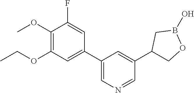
C1(OC)=C(OCC)C=C(C2=CN=CC(C3COB(O)C3)=C2)C=C1F
